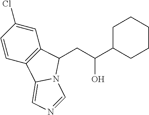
C1=CC2=C(C=C1Cl)C(CC(C1CCCCC1)O)N1C2=CN=C1
